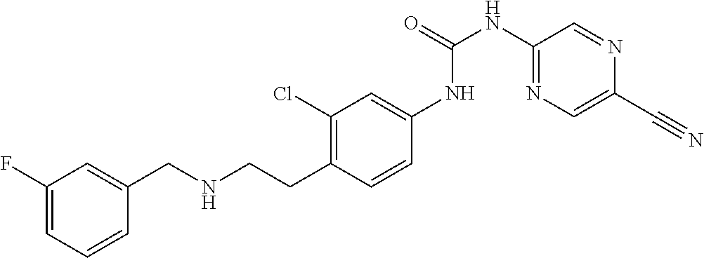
C1(F)=CC=CC(CNCCC2=C(Cl)C=C(NC(NC3=NC=C(C#N)N=C3)=O)C=C2)=C1
